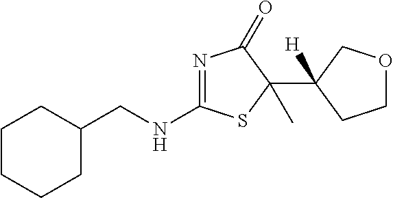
N1=C(NCC2CCCCC2)SC(C2([H])CCOC2)(C)C1=O
